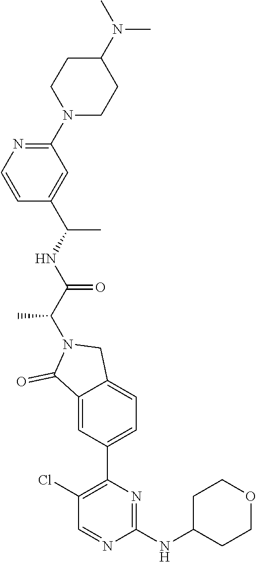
C12=CC(C3=C(Cl)C=NC(NC4CCOCC4)=N3)=CC=C1CN(C(C(=O)NC(C)C1=CC(N3CCC(N(C)C)CC3)=NC=C1)C)C2=O
